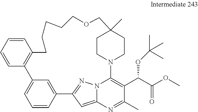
C12=CC3=NN1C(=C(C(C(=O)OC)OC(C)(C)C)C(C)=N2)N1CCC(C)(CC1)COCCCCCC1=C(C2=CC=CC3=C2)C=CC=C1
